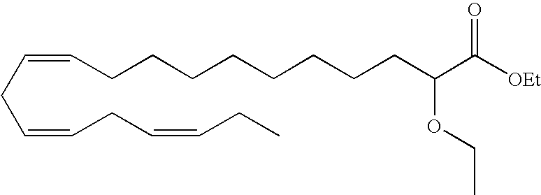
C(CC=CCC=CCC)=CCCCCCCCCC(C([OEt])=O)OCC
